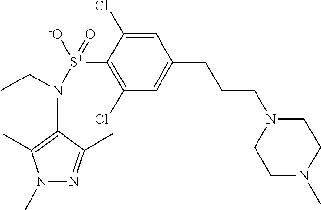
N1(C)N=C(C)C(N([S+]([-O])(C2=C(Cl)C=C(CCCN3CCN(C)CC3)C=C2Cl)=O)CC)=C1C
